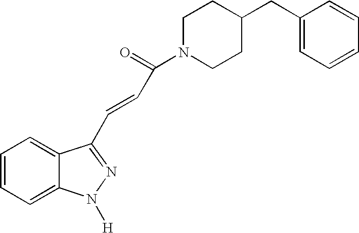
C1=CC=C2C(=C1)C(C=CC(N1CCC(CC3=CC=CC=C3)CC1)=O)=NN2[H]
